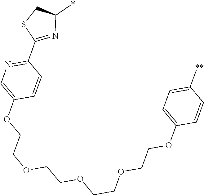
C1(C2=NC(*)CS2)=NC=C(OCCOCCOCCOCCOC2=CC=C([**])C=C2)C=C1
